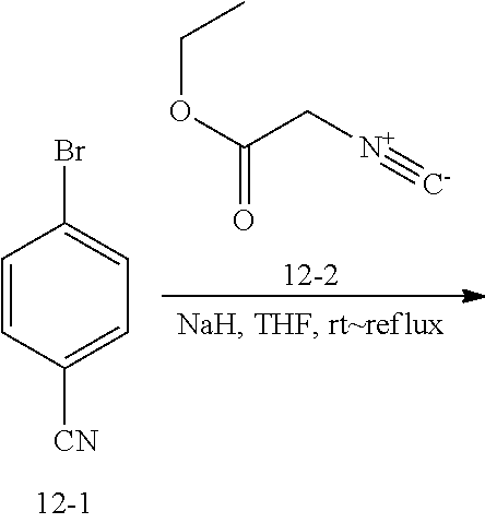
C1=CC([CN])=CC=C1Br.[12-2].O(C(C[N+]#[C-])=O)CC
